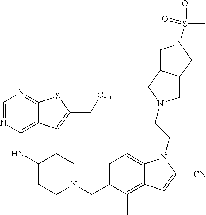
C1=NC(NC2CCN(CC3=CC=C4C(=C3C)C=C([CN])N4CCN3CC4C(C3)CN(S(=O)(C)=O)C4)CC2)=C2C(=N1)SC(C[CF3])=C2
